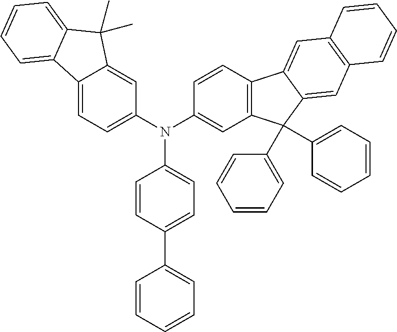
N(C1=CC=C(C2=CC=CC=C2)C=C1)(C1=CC=C2C(=C1)C(C)(C)C1=CC=CC=C21)C1=CC2=C(C=C1)C1=CC3=C(C=C1C2(C1=CC=CC=C1)C1=CC=CC=C1)C=CC=C3
